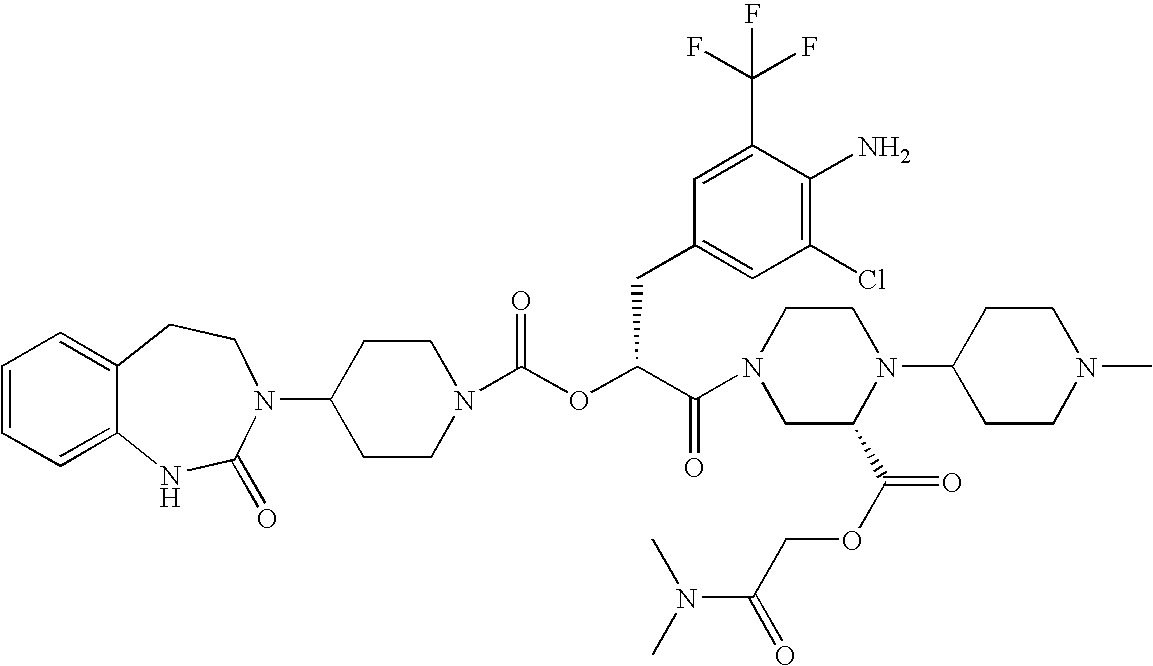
C1(N2C(=O)NC3=CC=CC=C3CC2)CCN(C(OC(C(=O)N2CC(C(OCC(N(C)C)=O)=O)N(C3CCN(C)CC3)CC2)CC2=CC(Cl)=C(N)C(C(F)(F)F)=C2)=O)CC1
